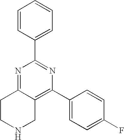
C1=CC(C2=NC(C3=CC=C(F)C=C3)=C3C(=N2)CCNC3)=CC=C1
